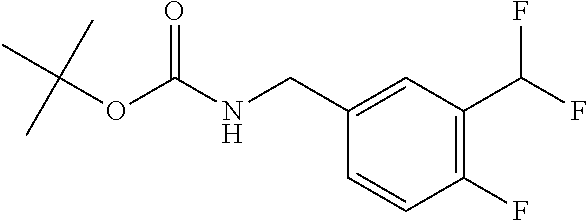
C1=CC(F)=C(C(F)F)C=C1CNC(OC(C)(C)C)=O
